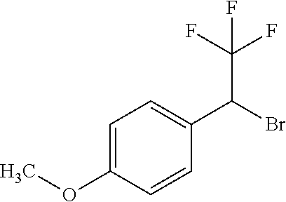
C1=C(OC)C=CC(C(Br)C(F)(F)F)=C1
